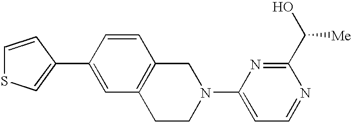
C12=C(CN(C3=CC=NC(C(O)[Me])=N3)CC1)C=CC(C1=CSC=C1)=C2
